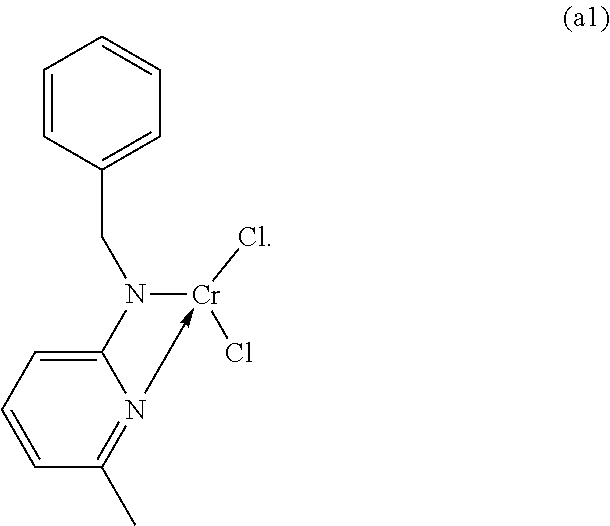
C12=CC=CC(C)=N1->[Cr](Cl)(Cl)N2CC1=CC=CC=C1
